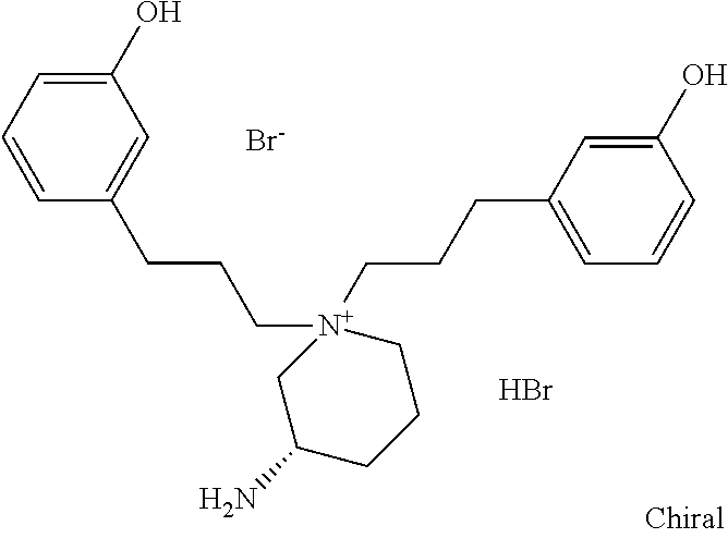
C1(O)=CC=CC(CCC[N+]2(CCCC3=CC=CC(O)=C3)CC(N)CCC2)=C1.[Br-].Br
